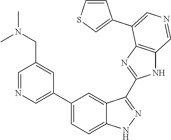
C1(C2=CN=CC(CN(C)C)=C2)=CC=C2C(=C1)C(C1=NC3=C(N1)C=NC=C3C1=CSC=C1)=NN2
